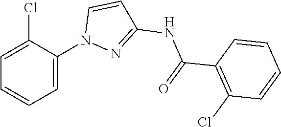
C1(C(=O)NC2=NN(C3=CC=CC=C3Cl)C=C2)=C(Cl)C=CC=C1
